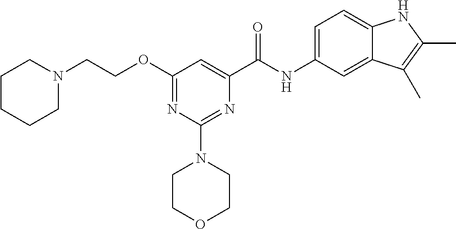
N(C(C1=CC(OCCN2CCCCC2)=NC(N2CCOCC2)=N1)=O)C1=CC=C2C(=C1)C(C)=C(C)N2
